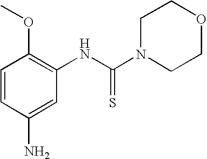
C1=CC(N)=CC(NC(N2CCOCC2)=S)=C1OC
